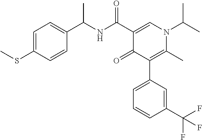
C1=C(SC)C=CC(C(NC(C2=CN(C(C)C)C(C)=C(C3=CC=CC(C(F)(F)F)=C3)C2=O)=O)C)=C1
